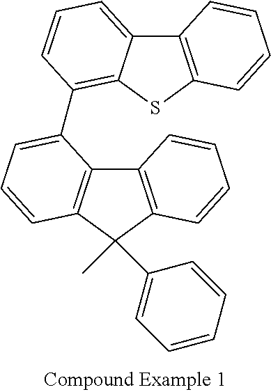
C12=C(SC3=C(C4=CC=CC5=C4C4=C(C5(C)C5=CC=CC=C5)C=CC=C4)C=CC=C13)C=CC=C2
